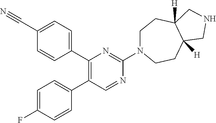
C1(C2=C(C3=CC=C(F)C=C3)C=NC(N3CCC4([H])C([H])(CC3)CNC4)=N2)=CC=C(C#N)C=C1
